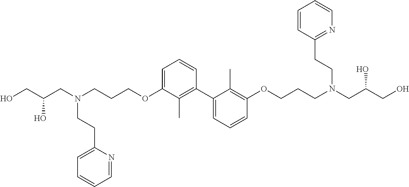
OCC(CN(CCCOC1=CC=CC(C2=CC=CC(OCCCN(CC(CO)O)CCC3=NC=CC=C3)=C2C)=C1C)CCC1=CC=CC=N1)O
